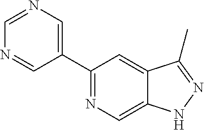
C1(C2=CN=CN=C2)=NC=C2C(=C1)C(C)=NN2
